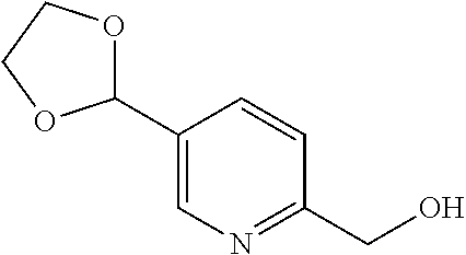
C1(C2OCCO2)=CN=C(CO)C=C1
